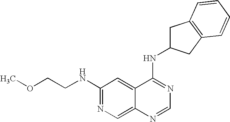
C1(NCCOC)=NC=C2C(=C1)C(NC1CC3=C(C1)C=CC=C3)=NC=N2
